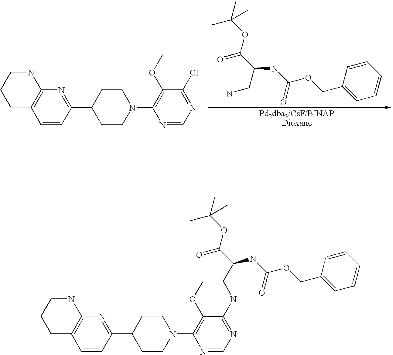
C1=CC(COC(NC(C(OC(C)(C)C)=O)CN)=O)=CC=C1.N1=C(C2CCN(C3=C(OC)C(Cl)=NC=N3)CC2)C=CC2=C1NCCC2.N1=C(C2CCN(C3=C(OC)C(NCC(NC(OCC4=CC=CC=C4)=O)C(OC(C)(C)C)=O)=NC=N3)CC2)C=CC2=C1NCCC2
